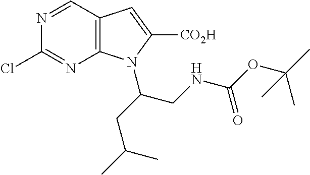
C12=C(C=NC(Cl)=N1)C=C([CO2H])N2C(CC(C)C)CNC(OC(C)(C)C)=O
